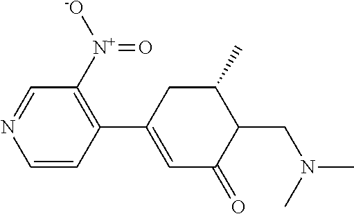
C1=CC(C2=CC(=O)C(CN(C)C)C(C)C2)=C([N+](=O)[-O])C=N1
